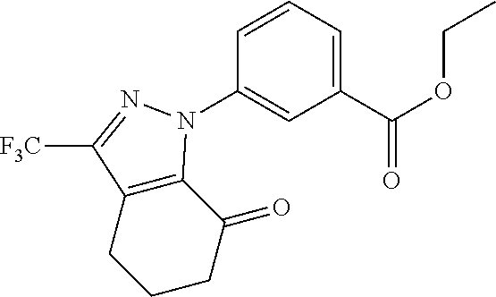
C1(C(OCC)=O)=CC=CC(N2C3=C(C([F3C])=N2)CCCC3=O)=C1
